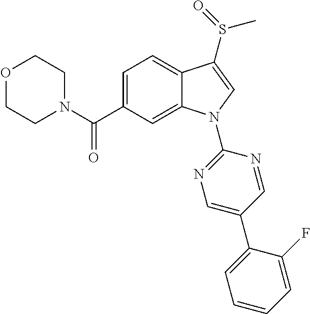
N1(C(C2=CC=C3C(=C2)N(C2=NC=C(C4=CC=CC=C4F)C=N2)C=C3S(C)=O)=O)CCOCC1
